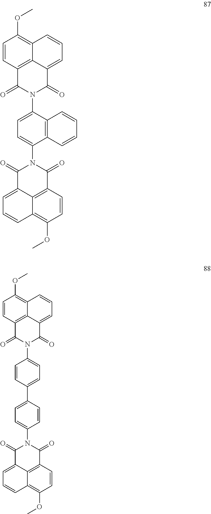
C1=CC2=C3C(=C1OC)C=CC=C3C(=O)N(C1=CC=C(C3=CC=C(N4C(=O)C5=C6C(=C(OC)C=C5)C=CC=C6C4=O)C=C3)C=C1)C2=O.C1=CC2=C3C(=C1OC)C=CC=C3C(=O)N(C1=CC=C(N3C(=O)C4=C5C(=C(OC)C=C4)C=CC=C5C3=O)C3=C1C=CC=C3)C2=O
